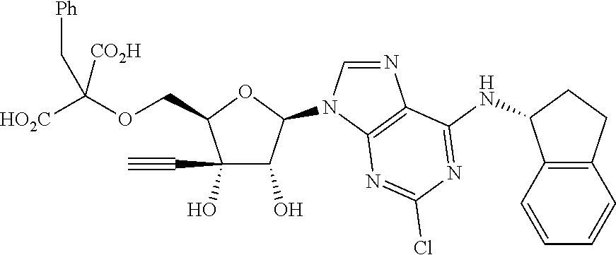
C1(O)(C#C)C(O)C(N2C=NC3=C2N=C(Cl)N=C3NC2C3=C(CC2)C=CC=C3)OC1COC([HO2C])([CO2H])C[Ph]
